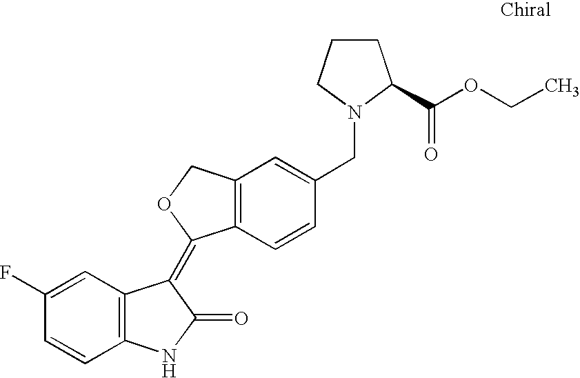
C1(F)=CC2=C(C=C1)NC(=O)C2=C1C2=C(CO1)C=C(CN1CCCC1C(=O)OCC)C=C2
